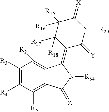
[R4]C1=C([R3])C([R2])=C2C(=C1[R5])C(=[Z])N([R34])C2=C1C([R18])([R17])C([R15])([R16])C(=[X])N([R20])C1=[Y]
